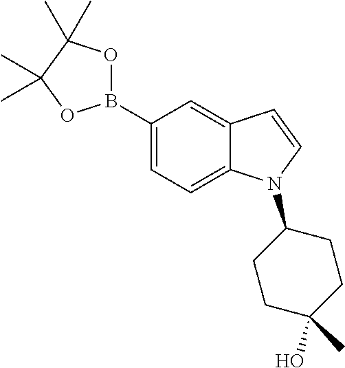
C1(B2OC(C)(C)C(C)(C)O2)=CC=C2C(=C1)C=CN2C1CCC(C)(O)CC1
